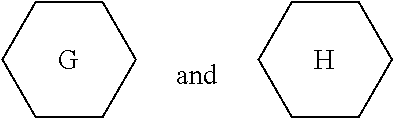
[H].C1CCCCC1.C1CCCCC1.[G]
